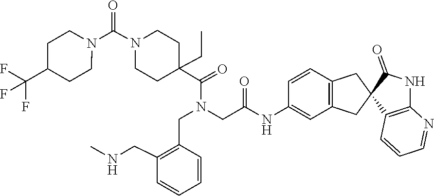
C1C(C(=O)N(CC2=C(CNC)C=CC=C2)CC(=O)NC2=CC3=C(C=C2)CC2(C(=O)NC4=C2C=CC=N4)C3)(CC)CCN(C(N2CCC(C(F)(F)F)CC2)=O)C1
